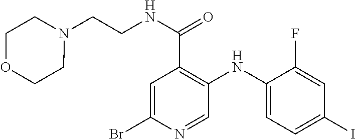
C1=C(F)C(NC2=C(C(=O)NCCN3CCOCC3)C=C(Br)N=C2)=CC=C1I
